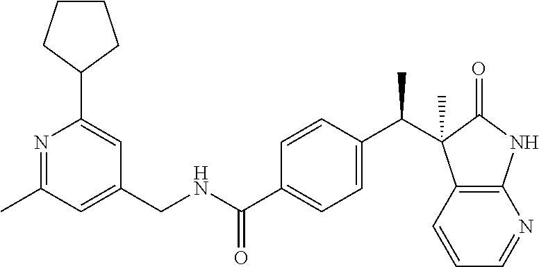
C12=C(C=CC=N1)C(C(C1=CC=C(C(NCC3=CC(C)=NC(C4CCCC4)=C3)=O)C=C1)C)(C)C(=O)N2
